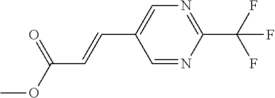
C1=NC(C(F)(F)F)=NC=C1C=CC(=O)OC
